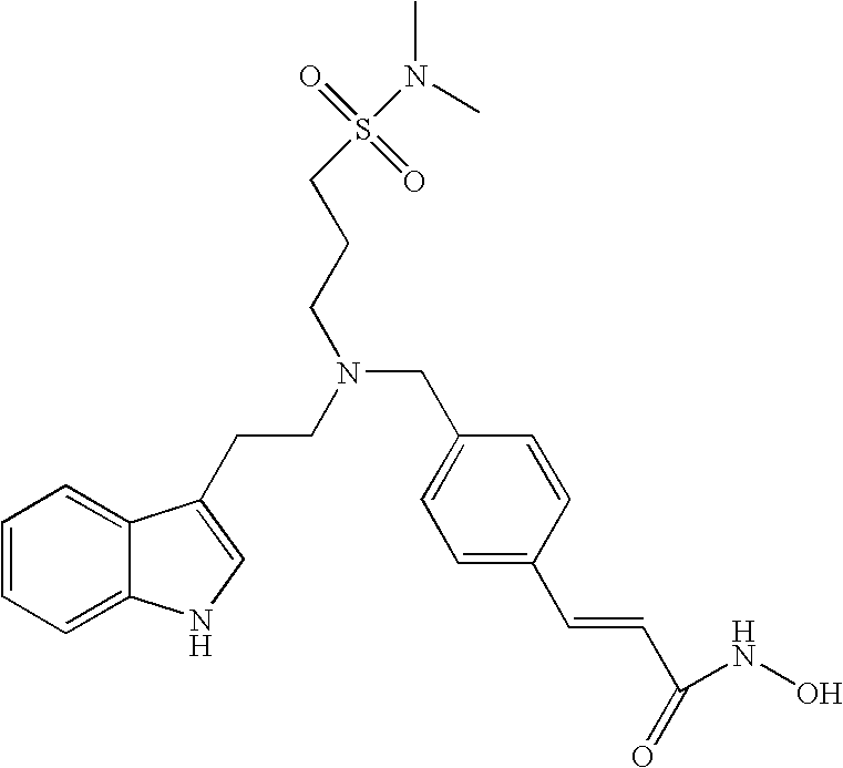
C1=CC=C2C(=C1)C(CCN(CC1=CC=C(C=CC(=O)NO)C=C1)CCCS(N(C)C)(=O)=O)=CN2
